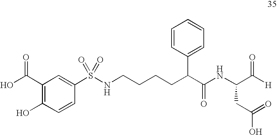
C(C(C(NC(C([H])=O)CC(O)=O)=O)C1=CC=CC=C1)CCCNS(C1=CC(C(=O)O)=C(O)C=C1)(=O)=O
